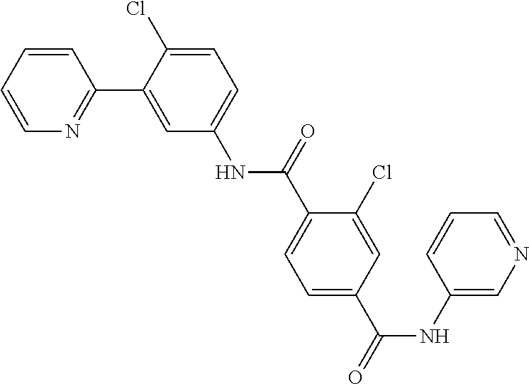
C1=CC=CN=C1C1=CC(NC(C2=CC=C(C(=O)NC3=CN=CC=C3)C=C2Cl)=O)=CC=C1Cl
